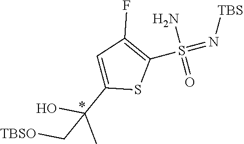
C(C1=CC(F)=C(S(=N[TBS])(N)=O)S1)(O)(C)C[TBSO]
